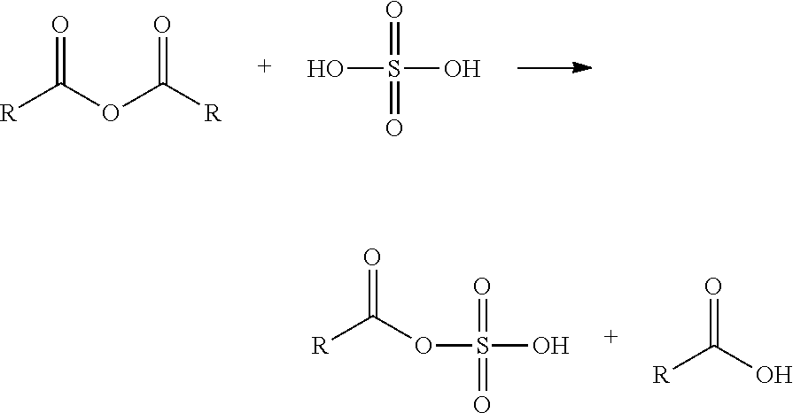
[R]C(OC([R])=O)=O.OS(O)(=O)=O.[R]C(OS(=O)(=O)O)=O.[R]C(O)=O
